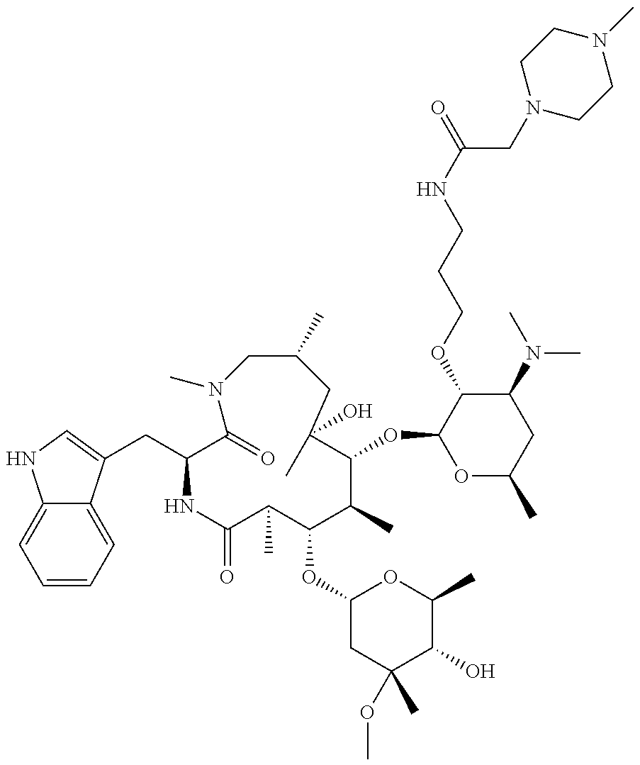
C1(OC2OC(C)CC(N(C)C)C2OCCCNC(=O)CN2CCN(C)CC2)C(C)(O)CC(C)CN(C)C(=O)C(CC2=CNC3=CC=CC=C32)NC(=O)C(C)C(OC2CC(C)(OC)C(O)C(C)O2)C1C
